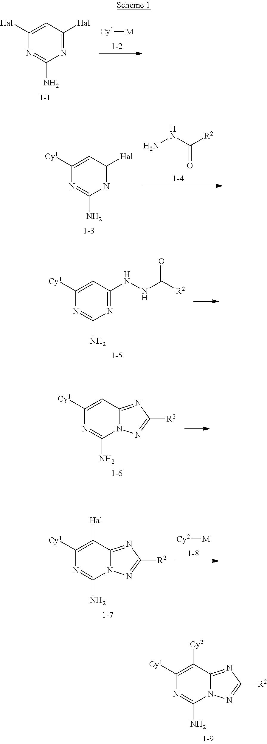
[Cy1][M].C1([Hal])=CC([Hal])=NC(N)=N1.NNC(=O)[R2].C1([Cy1])=CC([Hal])=NC(N)=N1.O=C(NNC1=NC(N)=NC([Cy1])=C1)[R2].C1=C([Cy1])N=C(N)N2C1=NC([R2])=N2.[Cy2][M].C1([Hal])=C([Cy1])N=C(N)N2C1=NC([R2])=N2.C1([Cy2])=C([Cy1])N=C(N)N2C1=NC([R2])=N2
